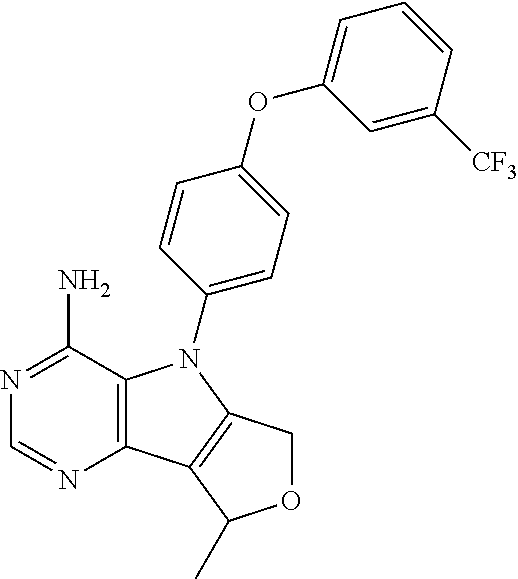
C12=C(C(N)=NC=N1)N(C1=CC=C(OC3=CC=CC([CF3])=C3)C=C1)C1=C2C(C)OC1
